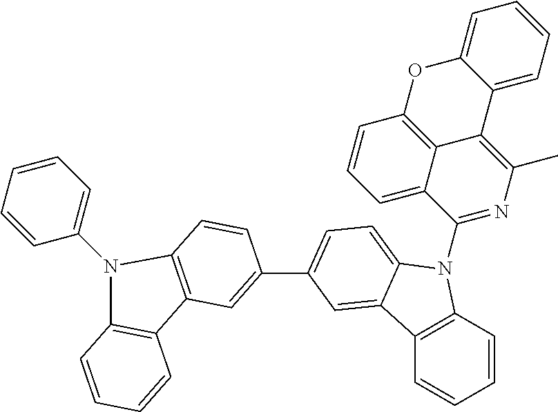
C12=C(C=CC=C1)N(C1=NC(C)=C3C4=C(C=CC=C14)OC1=CC=CC=C31)C1=CC=C(C3=CC4=C(C=C3)N(C3=CC=CC=C3)C3=C4C=CC=C3)C=C21
